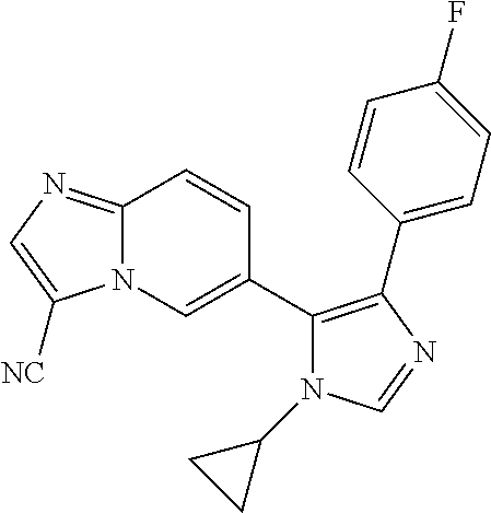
C12=NC=C([NC])N1C=C(C1=C(C3=CC=C(F)C=C3)N=CN1C1CC1)C=C2
